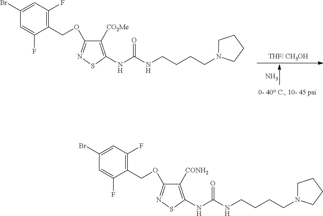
N.C1N(CCCCNC(NC2=C([CO2Me])C(OCC3=C(F)C=C(Br)C=C3F)=NS2)=O)CCC1.C1N(CCCCNC(NC2=C([CONH2])C(OCC3=C(F)C=C(Br)C=C3F)=NS2)=O)CCC1
